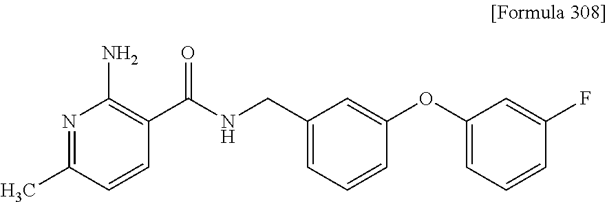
N1=C(C)C=CC(C(NCC2=CC=CC(OC3=CC=CC(F)=C3)=C2)=O)=C1N
